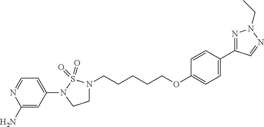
C1(N2CCN(CCCCCOC3=CC=C(C4=NN(CC)N=C4)C=C3)S2(=O)=O)=CC=NC(N)=C1
